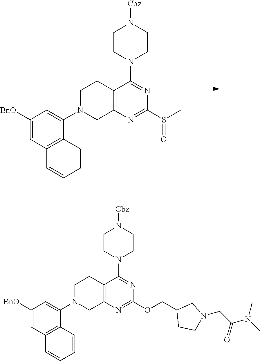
C12=C(N=C(S(C)=O)N=C1N1CCN([Cbz])CC1)CN(C1=CC([BnO])=CC3=C1C=CC=C3)CC2.C12=C(N=C(OCC3CCN(CC(N(C)C)=O)C3)N=C1N1CCN([Cbz])CC1)CN(C1=CC([BnO])=CC3=C1C=CC=C3)CC2
